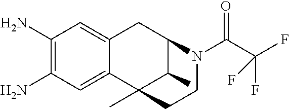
C1(N)=C(N)C=C2C(=C1)CC1C(C)C2(C)CCN1C(C(F)(F)F)=O
